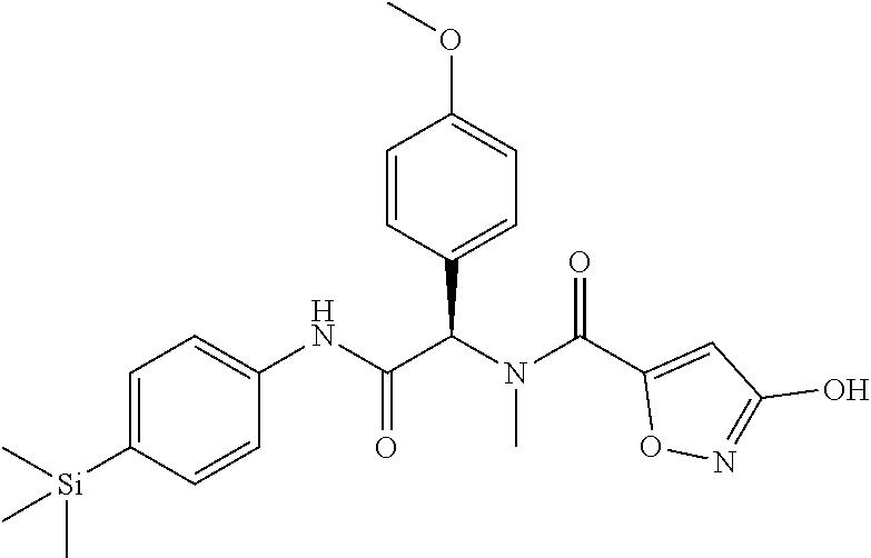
C1=C([Si](C)(C)C)C=CC(NC(C(N(C(C2=CC(O)=NO2)=O)C)C2=CC=C(OC)C=C2)=O)=C1
